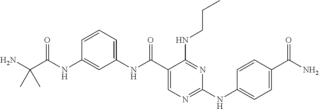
N(C(C1=CN=C(NC2=CC=C(C(N)=O)C=C2)N=C1NCCC)=O)C1=CC=CC(NC(C(N)(C)C)=O)=C1
